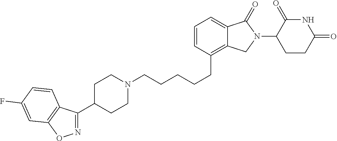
C1N(CCCCCC2=C3C(=CC=C2)C(=O)N(C2C(=O)NC(=O)CC2)C3)CCC(C2=NOC3=C2C=CC(F)=C3)C1
